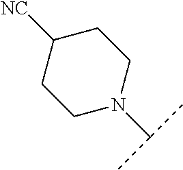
C1([NC])CCN(C(C)C)CC1
